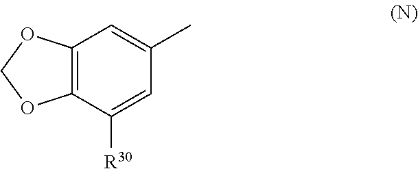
C12=C(OCO1)C=C(C)C=C2[R30]
